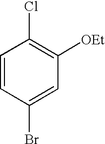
C1=CC(Br)=CC([OEt])=C1Cl
